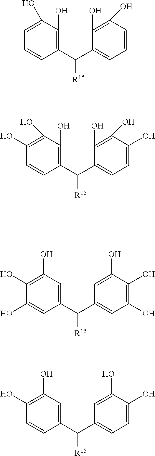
C1(C(C2=CC=CC(O)=C2O)[R15])=C(O)C(O)=CC=C1.C1(C(C2=CC=C(O)C(O)=C2O)[R15])=C(O)C(O)=C(O)C=C1.C1(C(C2=CC(O)=C(O)C(O)=C2)[R15])=CC(O)=C(O)C(O)=C1.C1(C(C2=CC=C(O)C(O)=C2)[R15])=CC(O)=C(O)C=C1
